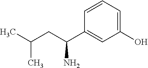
CC(CC(C1=CC(O)=CC=C1)N)C
